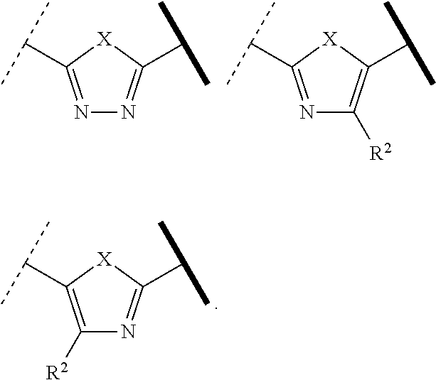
C1([R2])=C(C(C)C)[X]C(C(C)C)=N1.N1=C(C(C)C)[X]C(C(C)C)=N1.N1=C(C(C)C)[X]C(C(C)C)=C1[R2]
